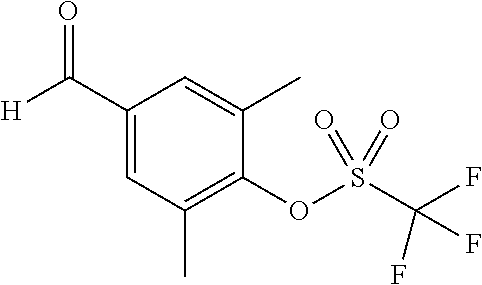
C1(C([H])=O)=CC(C)=C(OS(C(F)(F)F)(=O)=O)C(C)=C1
